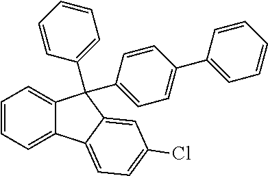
C1=CC=C2C(=C1)C(C1=CC=CC=C1)(C1=CC=C(C3=CC=CC=C3)C=C1)C1=CC(Cl)=CC=C21
